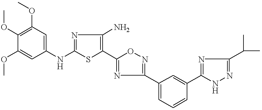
C1(OC)=CC(NC2=NC(N)=C(C3=NC(C4=CC=CC(C5=NC(C(C)C)=NN5)=C4)=NO3)S2)=CC(OC)=C1OC
